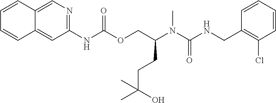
C1=CC(CNC(N(C(COC(NC2=NC=C3C(=C2)C=CC=C3)=O)CCC(O)(C)C)C)=O)=C(Cl)C=C1
